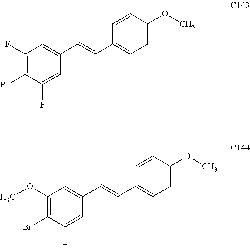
C1(F)=C(Br)C(F)=CC(C=CC2=CC=C(OC)C=C2)=C1.C1(OC)=C(Br)C(F)=CC(C=CC2=CC=C(OC)C=C2)=C1
